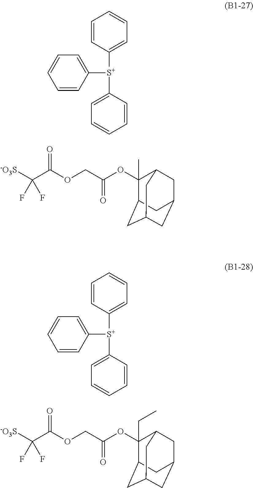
C1([S+](C2=CC=CC=C2)C2=CC=CC=C2)=CC=CC=C1.C1(C)(OC(COC(=O)C([-O3S])(F)F)=O)C2CC3CC(CC1C3)C2.C1([S+](C2=CC=CC=C2)C2=CC=CC=C2)=CC=CC=C1.C1(CC)(OC(COC(=O)C([-O3S])(F)F)=O)C2CC3CC(CC1C3)C2
